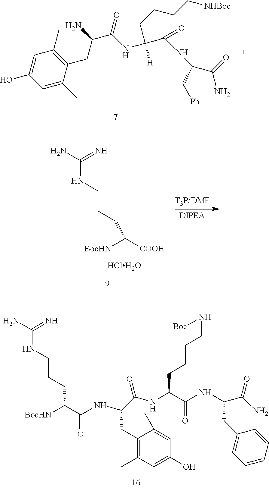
C1=C(C)C(CC(N)C(NC(C(NC(C(=O)N)C[Ph])=O)(CCCC[NHBoc])[H])=O)=C(C)C=C1O.NC(=N)NCCCC([BocHN])[COOH].[HClH2O].NC(=N)NCCCC(C(NC(C(NC(C(NC(C(N)=O)CC1=CC=CC=C1)=O)CCCCN[Boc])=O)CC1=C(C)C=C(O)C=C1C)=O)[BocHN]
